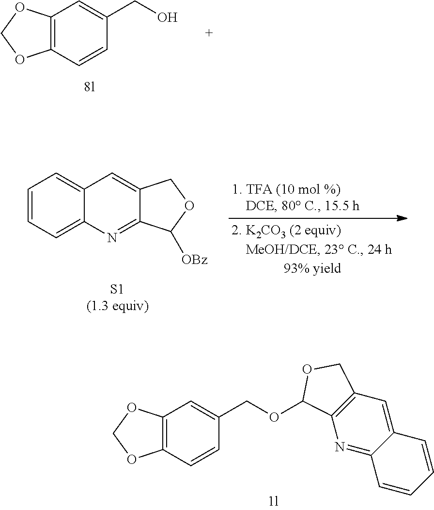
C1=CC=C2C(=C1)C=C1C(=N2)C([OBz])OC1.C12=C(C=CC(CO)=C1)OCO2.C12=C(C=CC(COC3C4=C(C=C5C(=N4)C=CC=C5)CO3)=C1)OCO2
